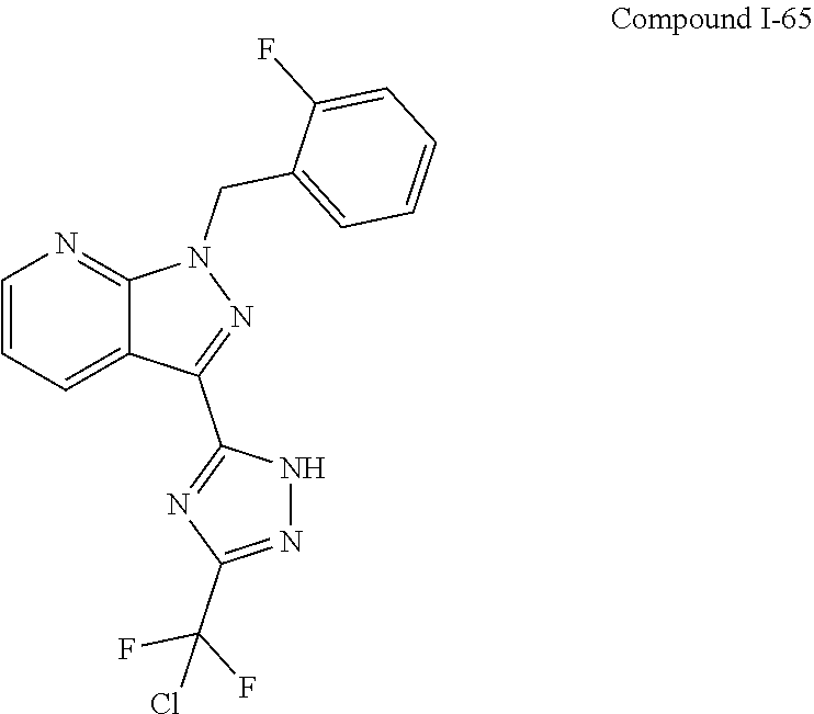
C1=CC=C2C(=N1)N(CC1=CC=CC=C1F)N=C2C1=NC(C(F)(F)Cl)=NN1
